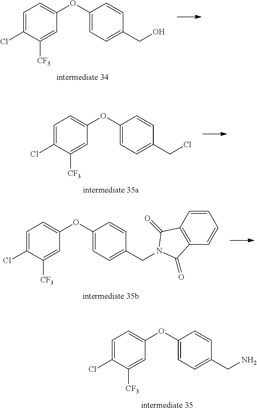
C1=C(Cl)C([CF3])=CC(OC2=CC=C(CN)C=C2)=C1.C1=C(Cl)C([CF3])=CC(OC2=CC=C(CO)C=C2)=C1.C1=C(Cl)C([CF3])=CC(OC2=CC=C(CCl)C=C2)=C1.C1=C(Cl)C([CF3])=CC(OC2=CC=C(CN3C(=O)C4=C(C=CC=C4)C3=O)C=C2)=C1
